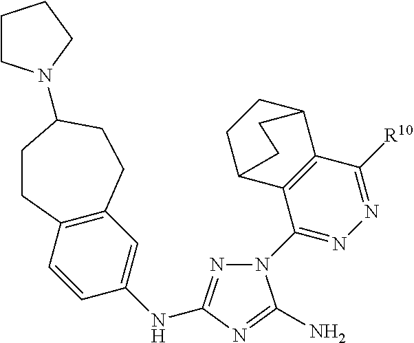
N1(C2=NN=C([R10])C3=C2C2CCC3CC2)N=C(NC2=CC3=C(C=C2)CCC(N2CCCC2)CC3)N=C1N
